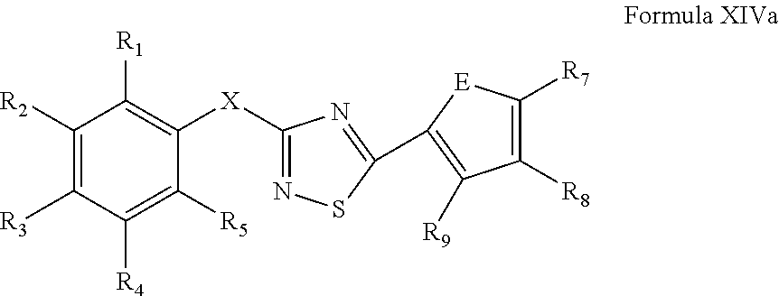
C1([R2])=C([R3])C([R4])=C([R5])C([X]C2=NSC(C3=C([R9])C([R8])=C([R7])[E]3)=N2)=C1[R1]
